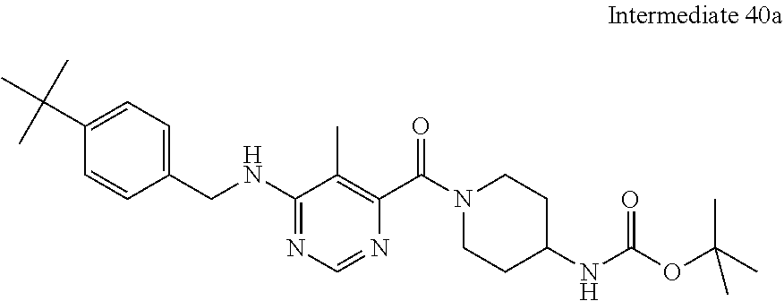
C1(C(C)(C)C)=CC=C(CNC2=NC=NC(C(N3CCC(NC(OC(C)(C)C)=O)CC3)=O)=C2C)C=C1
